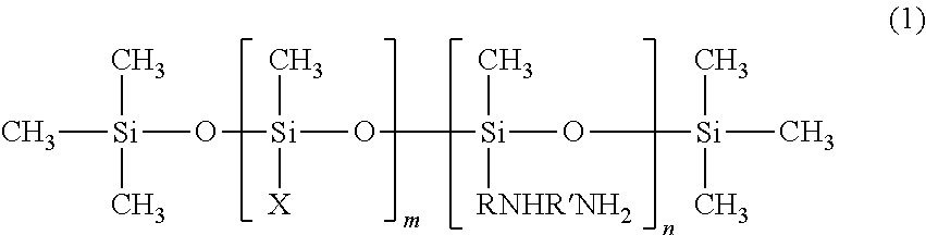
C[Si](O[Si](O[Si](O[Si](C)(C)C)(C)[RNHRNH2])(C)[X])(C)C
